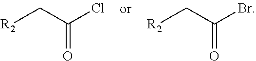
[R2]CC(Cl)=O.[R2]CC(Br)=O
